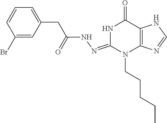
N1C(=NNC(CC2=CC=CC(Br)=C2)=O)N(CCCCC)C2=C(C1=O)NC=N2
